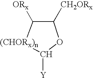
C1([CH2ORx])C([ORx])[(CHORx)n]C([Y])O1
